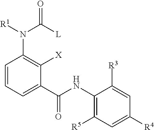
C1=CC=C(C(NC2=C([R5])C=C([R4])C=C2[R3])=O)C([X])=C1N([R1])C([L])=O
